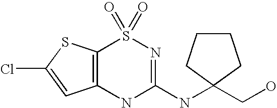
C12=C(NC(NC3(CO)CCCC3)=NS1(=O)=O)C=C(Cl)S2
